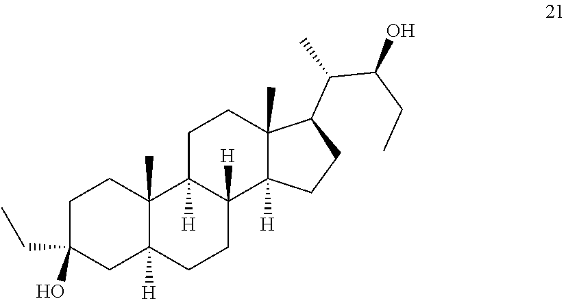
C1C(CC)(O)CC2([H])C(C)(C1)C1([H])C([H])(CC2)C2([H])C(C)(CC1)C(C(C(CC)O)C)CC2
